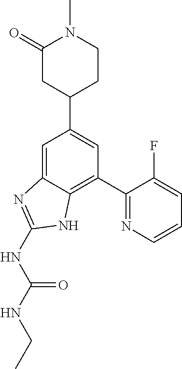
C1=C2C(=C(C3=NC=CC=C3F)C=C1C1CCN(C)C(=O)C1)NC(NC(NCC)=O)=N2
